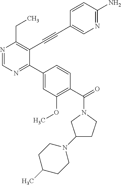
N1=CN=C(C2=CC(OC)=C(C(=O)N3CCC(N4CCC(C)CC4)C3)C=C2)C(C#CC2=CN=C(N)C=C2)=C1CC
